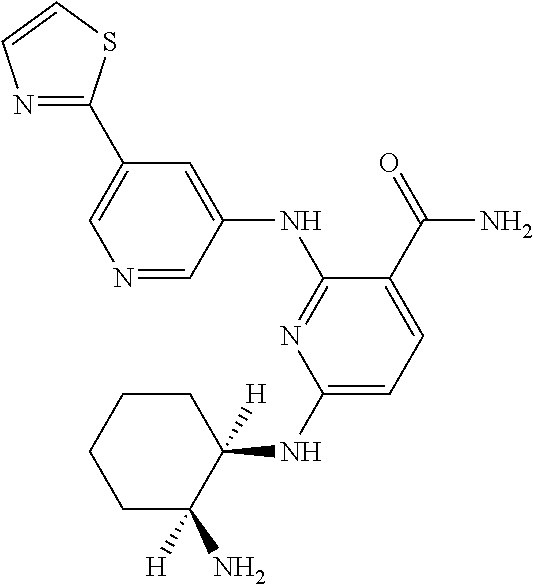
C1(NC2([H])CCCCC2([H])N)=CC=C(C(=O)N)C(NC2=CC(C3=NC=CS3)=CN=C2)=N1
